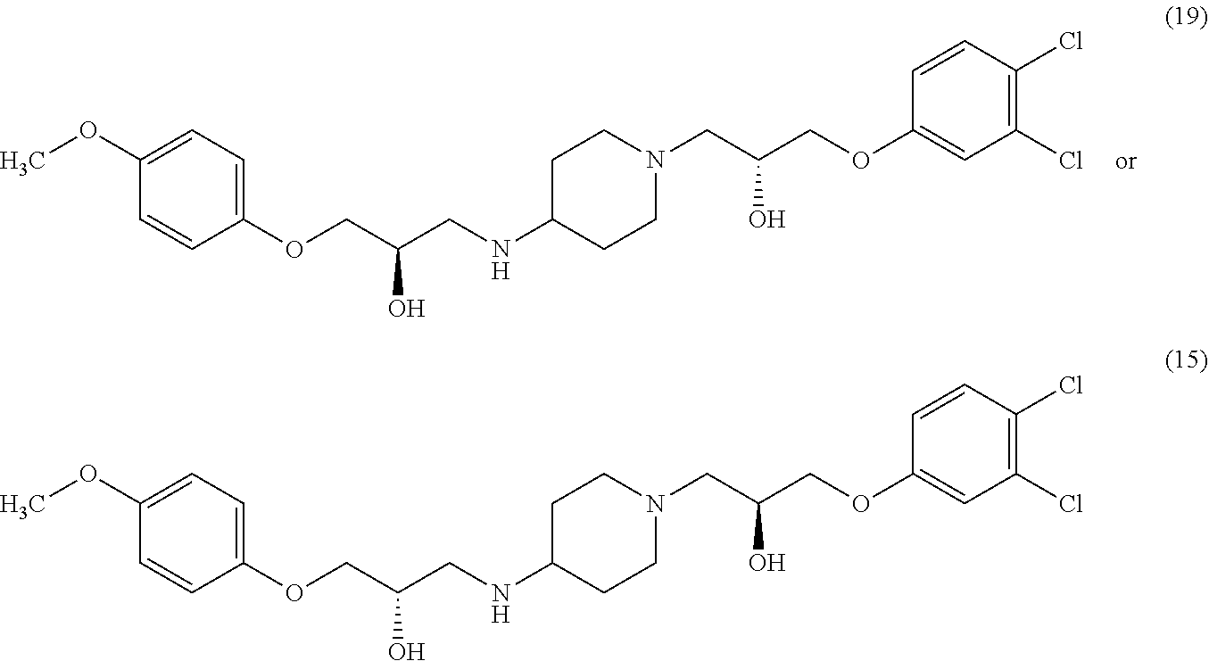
C1(OCC(CNC2CCN(CC(COC3=CC(Cl)=C(Cl)C=C3)O)CC2)O)=CC=C(OC)C=C1.C1(OCC(CNC2CCN(CC(COC3=CC(Cl)=C(Cl)C=C3)O)CC2)O)=CC=C(OC)C=C1
